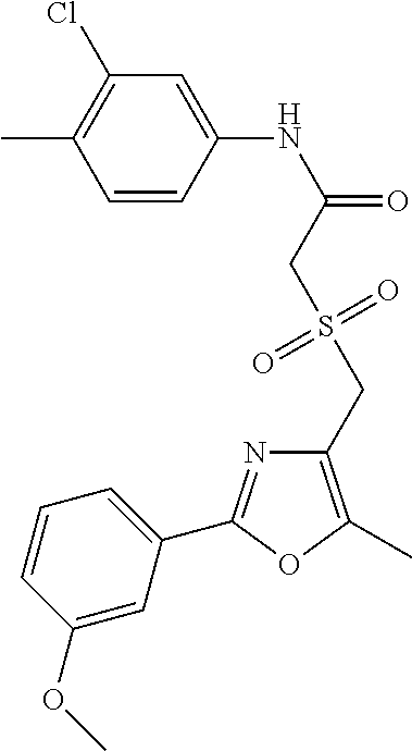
C1=CC(NC(=O)CS(CC2=C(C)OC(C3=CC=CC(OC)=C3)=N2)(=O)=O)=CC(Cl)=C1C
